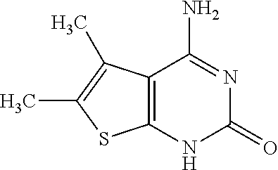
C12=C(C(C)=C(C)S1)C(N)=NC(=O)N2
